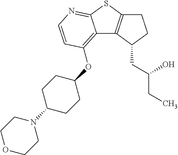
C12=C(OC3CCC(N4CCOCC4)CC3)C=CN=C1SC1=C2C(CC(O)CC)CC1
